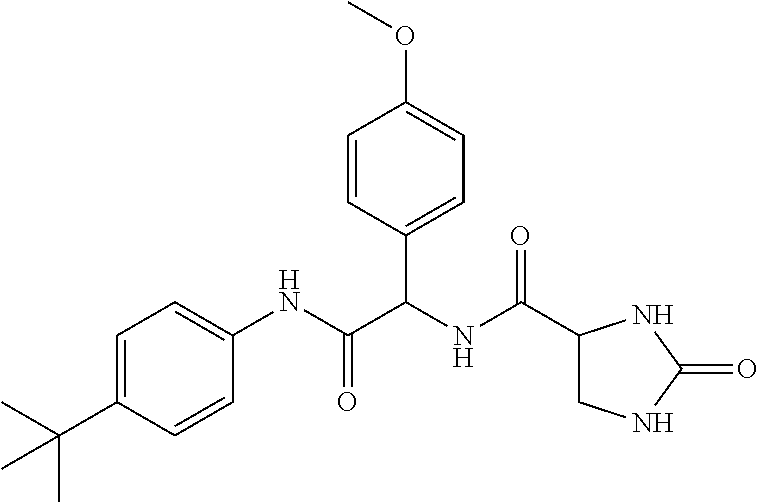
C1=C(C(C)(C)C)C=CC(NC(C(NC(=O)C2CNC(=O)N2)C2=CC=C(OC)C=C2)=O)=C1
